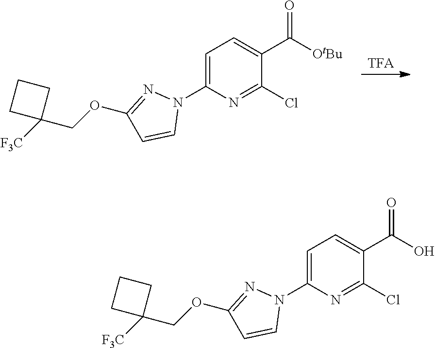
[TFA].C1=C(N2N=C(OCC3([F3C])CCC3)C=C2)N=C(Cl)C(C([OtBu])=O)=C1.C1=C(N2N=C(OCC3([F3C])CCC3)C=C2)N=C(Cl)C(C(O)=O)=C1
